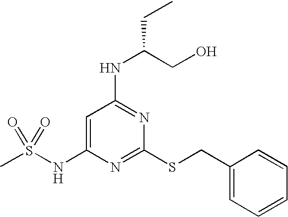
C1=C(NS(C)(=O)=O)N=C(SCC2=CC=CC=C2)N=C1NC(CO)CC
